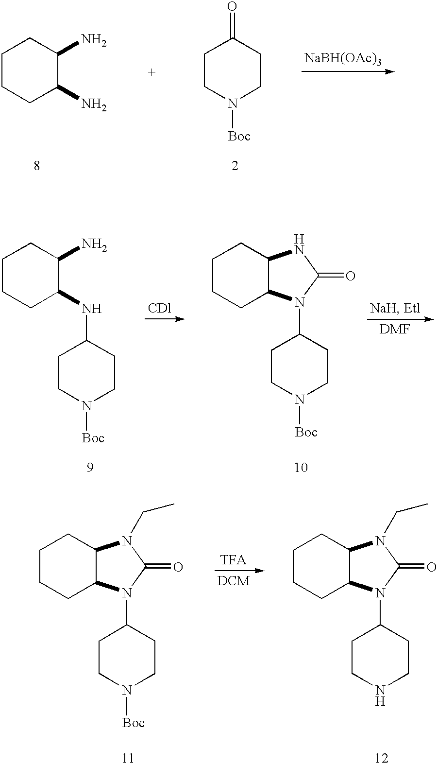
C1CCC(N)C(N)C1.C1CN([Boc])CCC1=O.[NaBH(OAc)3].C1CCC(NC2CCN([Boc])CC2)C(N)C1.C1CCC2C(C1)NC(=O)N2C1CCN([Boc])CC1.[DMF].C1CCC2C(C1)N(CC)C(=O)N2C1CCN([Boc])CC1.C1CCC2C(C1)N(CC)C(=O)N2C1CCNCC1
